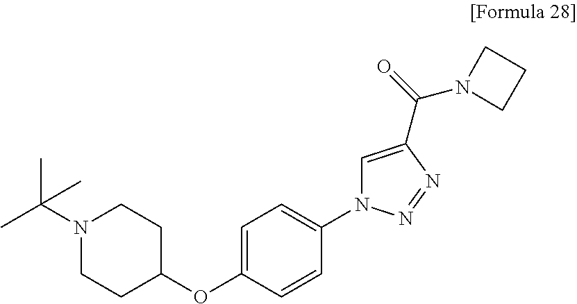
C1=C(OC2CCN(C(C)(C)C)CC2)C=CC(N2C=C(C(=O)N3CCC3)N=N2)=C1
